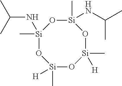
[Si]1(C)(NC(C)C)O[Si](C)(NC(C)C)O[Si](C)([H])O[Si](C)([H])O1
